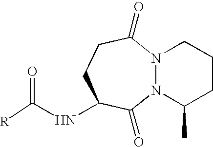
N12N(C(C)CCC1)C(=O)C(NC(=O)[R])CCC2=O
